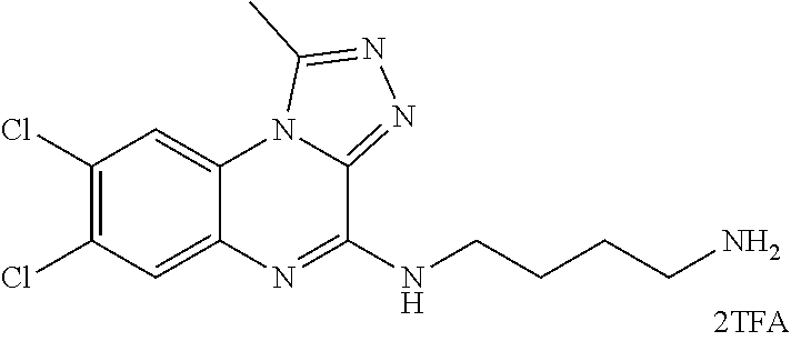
C1(Cl)=C(Cl)C=C2C(=C1)N1C(=NN=C1C)C(NCCCCN)=N2
